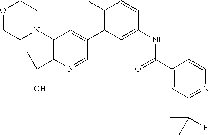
O1CCN(C2=C(C(O)(C)C)N=CC(C3=C(C)C=CC(NC(C4=CC(C(F)(C)C)=NC=C4)=O)=C3)=C2)CC1
